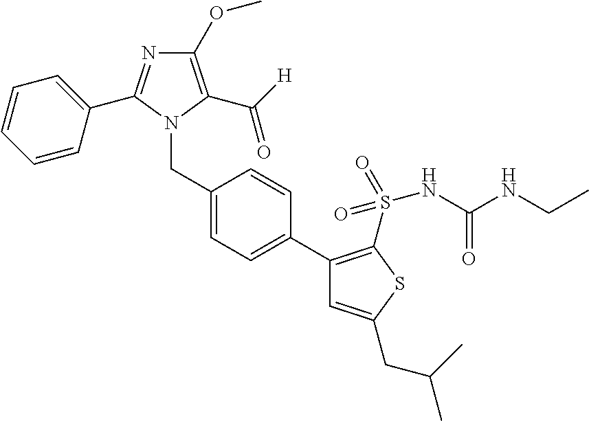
C1(OC)=C(C(=O)[H])N(CC2=CC=C(C3=C(S(NC(NCC)=O)(=O)=O)SC(CC(C)C)=C3)C=C2)C(C2=CC=CC=C2)=N1
